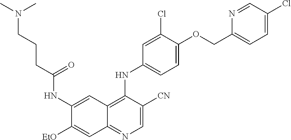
C1=C([CN])C(NC2=CC=C(OCC3=CC=C(Cl)C=N3)C(Cl)=C2)=C2C(=N1)C=C([EtO])C(NC(CCCN(C)C)=O)=C2
